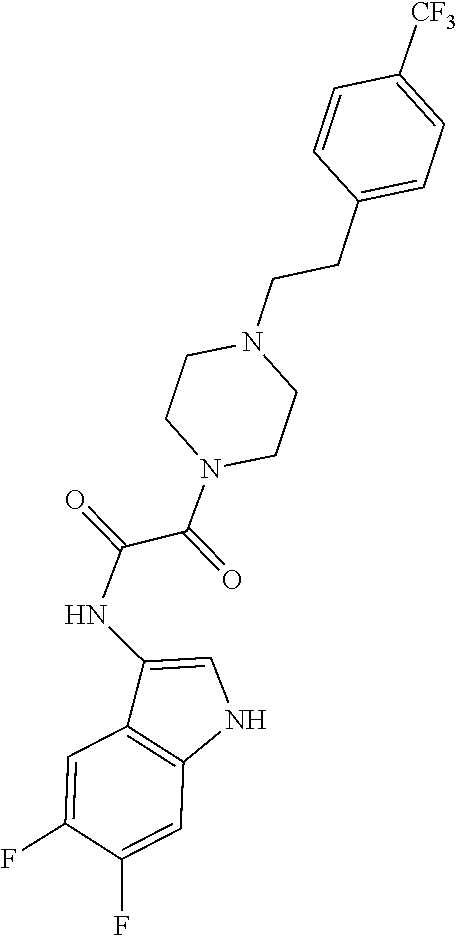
C1([CF3])=CC=C(CCN2CCN(C(C(NC3=CNC4=C3C=C(F)C(F)=C4)=O)=O)CC2)C=C1
